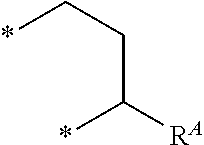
C(*)CC(*)[RA]
